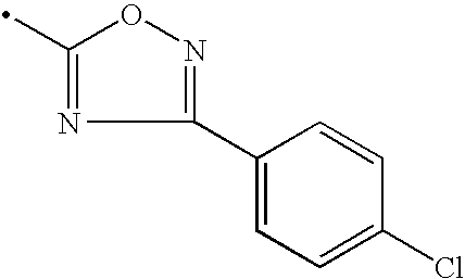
C1(C2=NOC(C)=N2)=CC=C(Cl)C=C1
